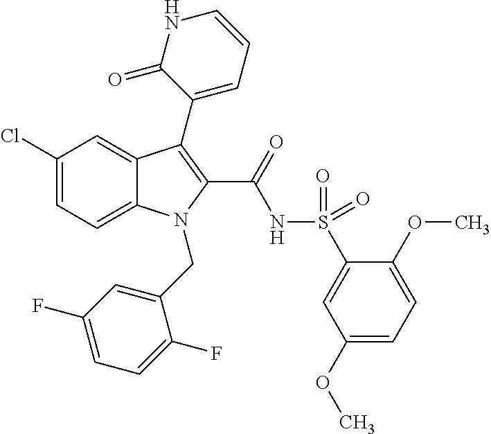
C1(Cl)=CC=C2C(=C1)C(C1=CC=CNC1=O)=C(C(=O)NS(=O)(=O)C1=CC(OC)=CC=C1OC)N2CC1=CC(F)=CC=C1F
